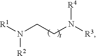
[R1]N(CCN([R3])[R4])[R2]
